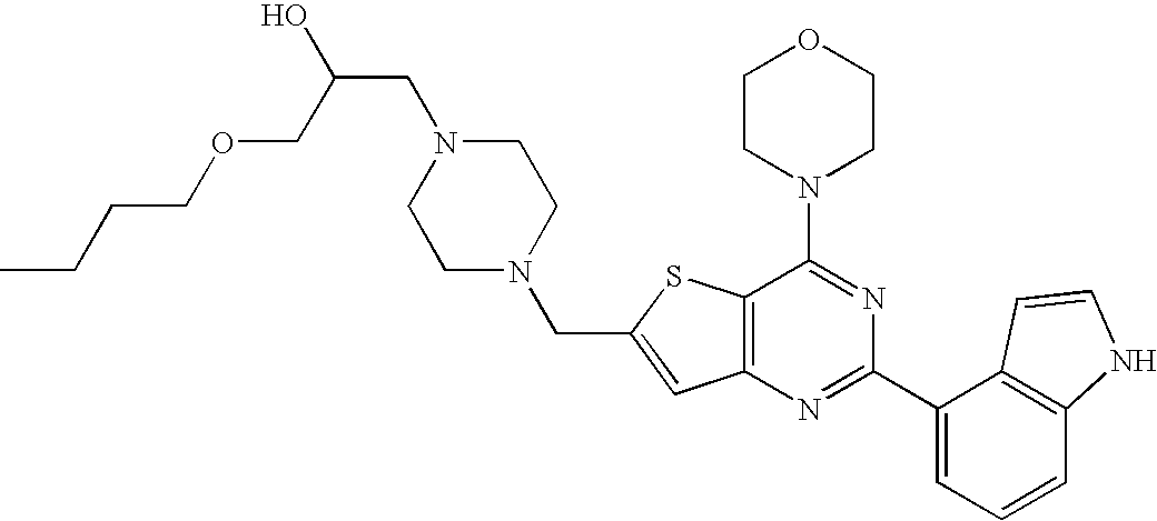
C12=C(N=C(C3=CC=CC4=C3C=CN4)N=C1N1CCOCC1)C=C(CN1CCN(CC(O)COCCCC)CC1)S2
